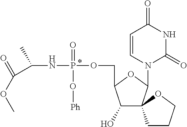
C1=CN(C2OC(COP(NC(C(OC)=O)C)(=O)O[Ph])C(O)C23CCCO3)C(=O)NC1=O
